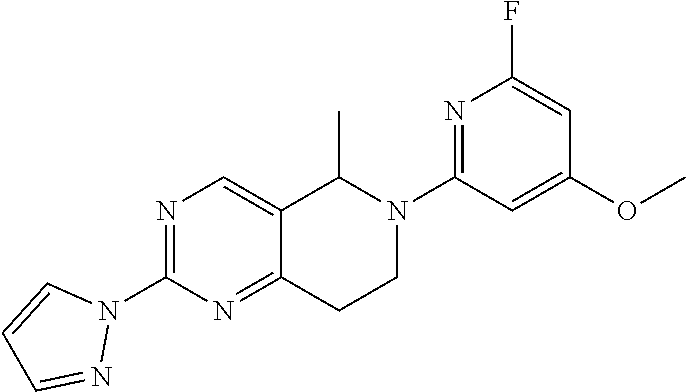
N1=C(N2C=CC=N2)N=C2C(=C1)C(C)N(C1=NC(F)=CC(OC)=C1)CC2
